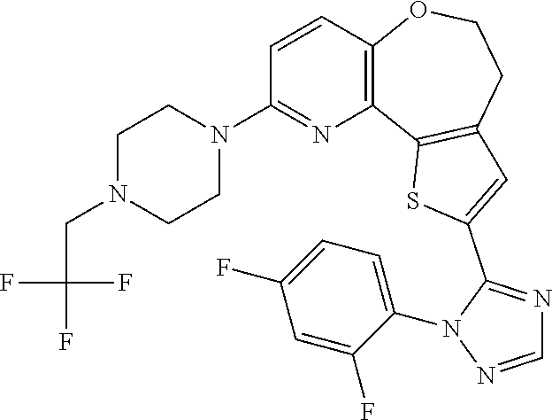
C1=CC2=C(N=C1N1CCN(CC(F)(F)F)CC1)C1=C(CCO2)C=C(C2=NC=NN2C2=CC=C(F)C=C2F)S1
